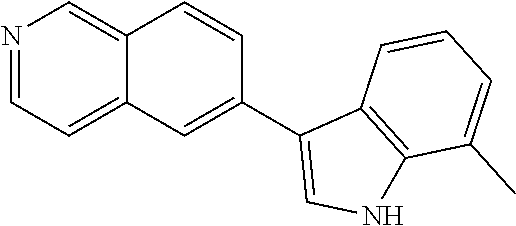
N1=CC=C2C(=C1)C=CC(C1=CNC3=C1C=CC=C3C)=C2
